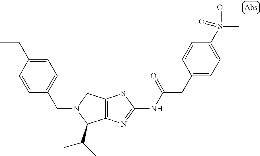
C12=C(N=C(NC(CC3=CC=C(S(C)(=O)=O)C=C3)=O)S1)C(C(C)C)N(CC1=CC=C(CC)C=C1)C2
